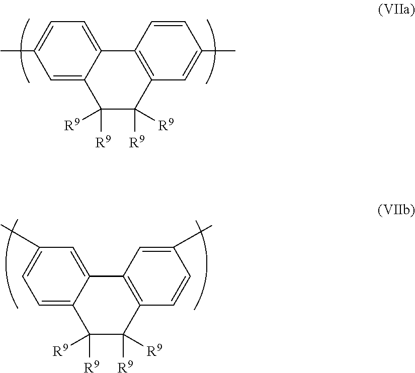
C12=CC=C(C)C=C1C([R9])([R9])C([R9])([R9])C1=C2C=CC(C)=C1.C12=CC(C)=CC=C1C([R9])([R9])C([R9])([R9])C1=C2C=C(C)C=C1
